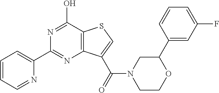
C1=CC=NC(C2=NC3=C(C(O)=N2)SC=C3C(=O)N2CCOC(C3=CC(F)=CC=C3)C2)=C1
